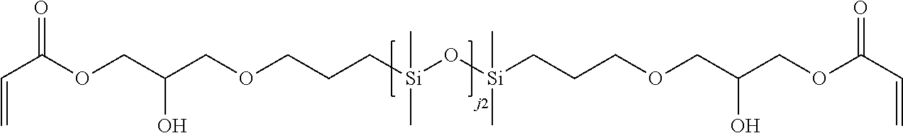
C(C(OCC(COCCC[Si](O[Si](CCCOCC(COC(C=C)=O)O)(C)C)(C)C)O)=O)=C
